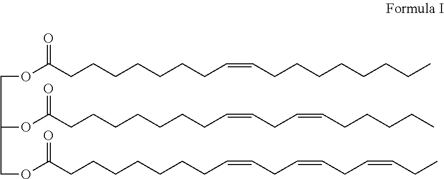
O(C(=O)CCCCCCCC=CCCCCCCCC)CC(OC(=O)CCCCCCCC=CCC=CCCCCC)COC(=O)CCCCCCCC=CCC=CCC=CCC
